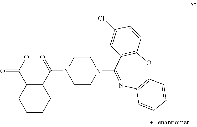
C1CCC(C(=O)N2CCN(C3=NC4=C(OC5=C3C=C(Cl)C=C5)C=CC=C4)CC2)C(C(O)=O)C1
